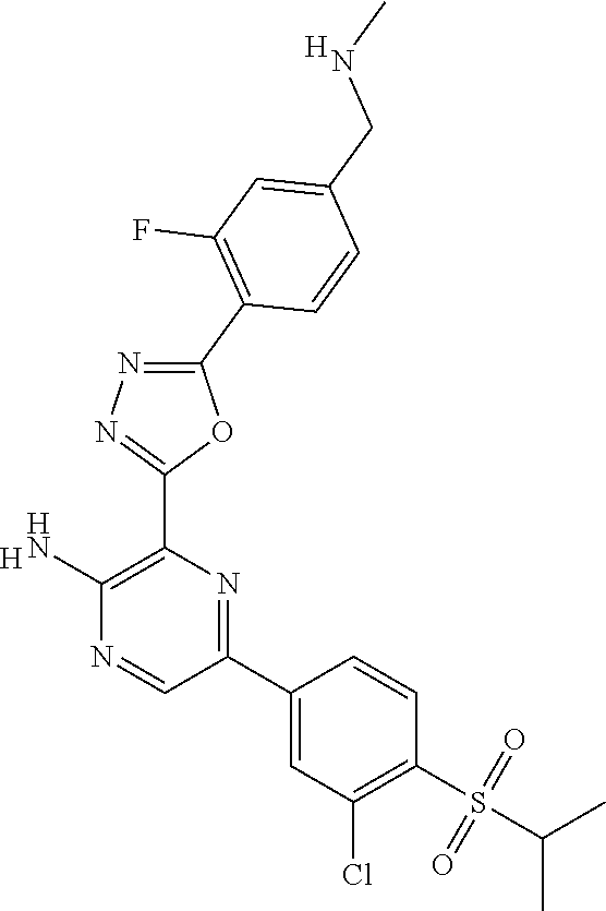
[H].C1(N)=C(C2=NN=C(C3=C(F)C=C(CNC)C=C3)O2)N=C(C2=CC(Cl)=C(S(C(C)C)(=O)=O)C=C2)C=N1.[H]
